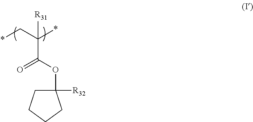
C(C(C*)(*)[R31])(OC1([R32])CCCC1)=O
